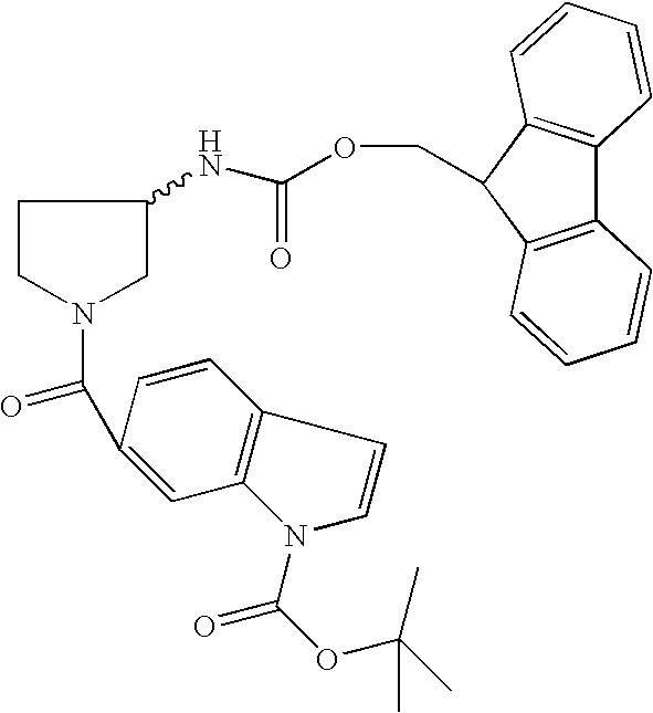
C1CN(C(=O)C2=CC3=C(C=C2)C=CN3C(OC(C)(C)C)=O)CC1NC(OCC1C2=C(C3=C1C=CC=C3)C=CC=C2)=O
